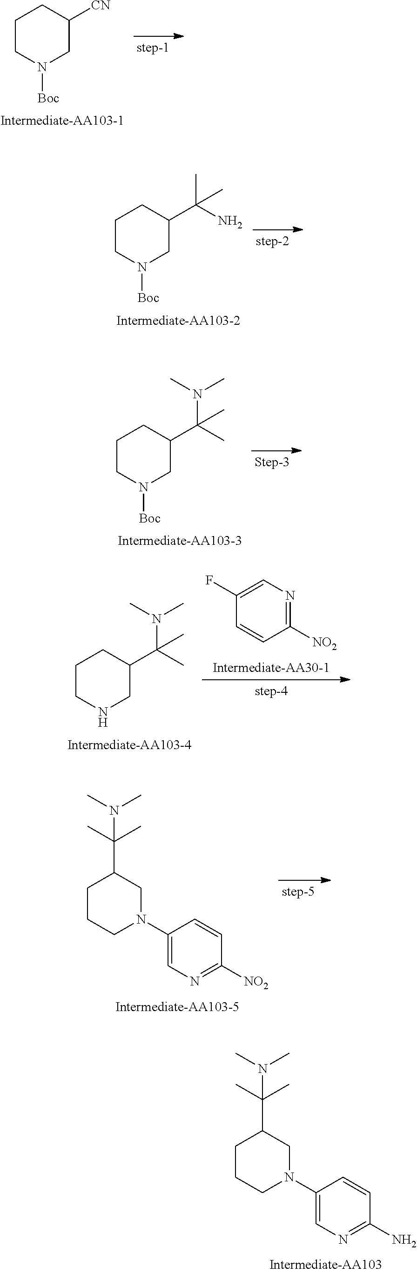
C1CCN(C2=CN=C(N)C=C2)CC1C(C)(C)N(C)C.C1CN([Boc])CC([CN])C1.C1CN([Boc])CC(C(N)(C)C)C1.C1CN([Boc])CC(C(C)(N(C)C)C)C1.C1CNCC(C(C)(N(C)C)C)C1.C1(F)=CN=C([NO2])C=C1.C1CCN(C2=CN=C([NO2])C=C2)CC1C(C)(C)N(C)C
